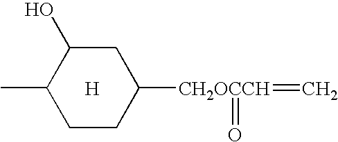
CC1CCC([CH2OCCH](=O)=C)CC1O.[H]
